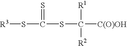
[R3]SC(SC([C(O)OH])([R1])[R2])=S
